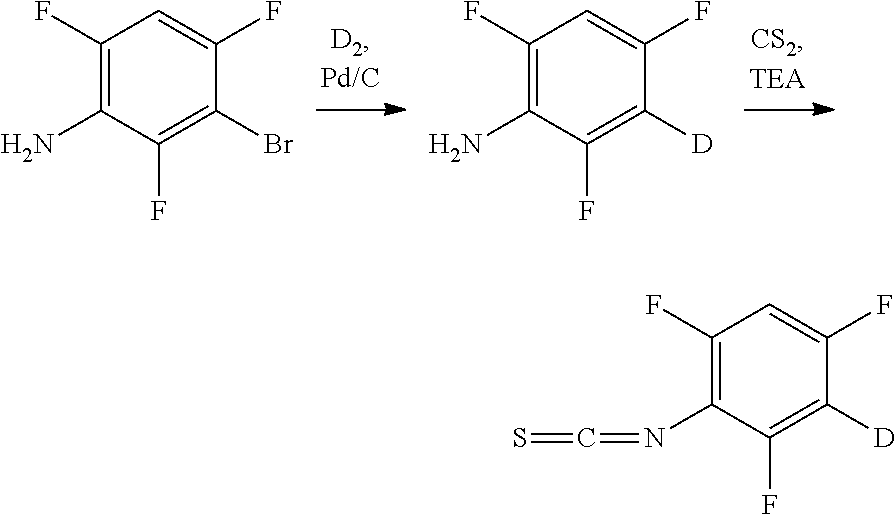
C1(F)=C(N)C(F)=C(Br)C(F)=C1.C1(F)=C(N)C(F)=C([D])C(F)=C1.C1(F)=C(N=C=S)C(F)=C([D])C(F)=C1
